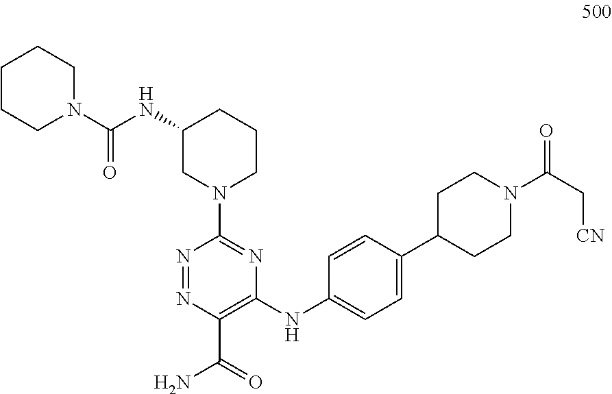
N1=NC(C(=O)N)=C(NC2=CC=C(C3CCN(C(=O)C[CN])CC3)C=C2)N=C1N1CCCC(NC(N2CCCCC2)=O)C1
